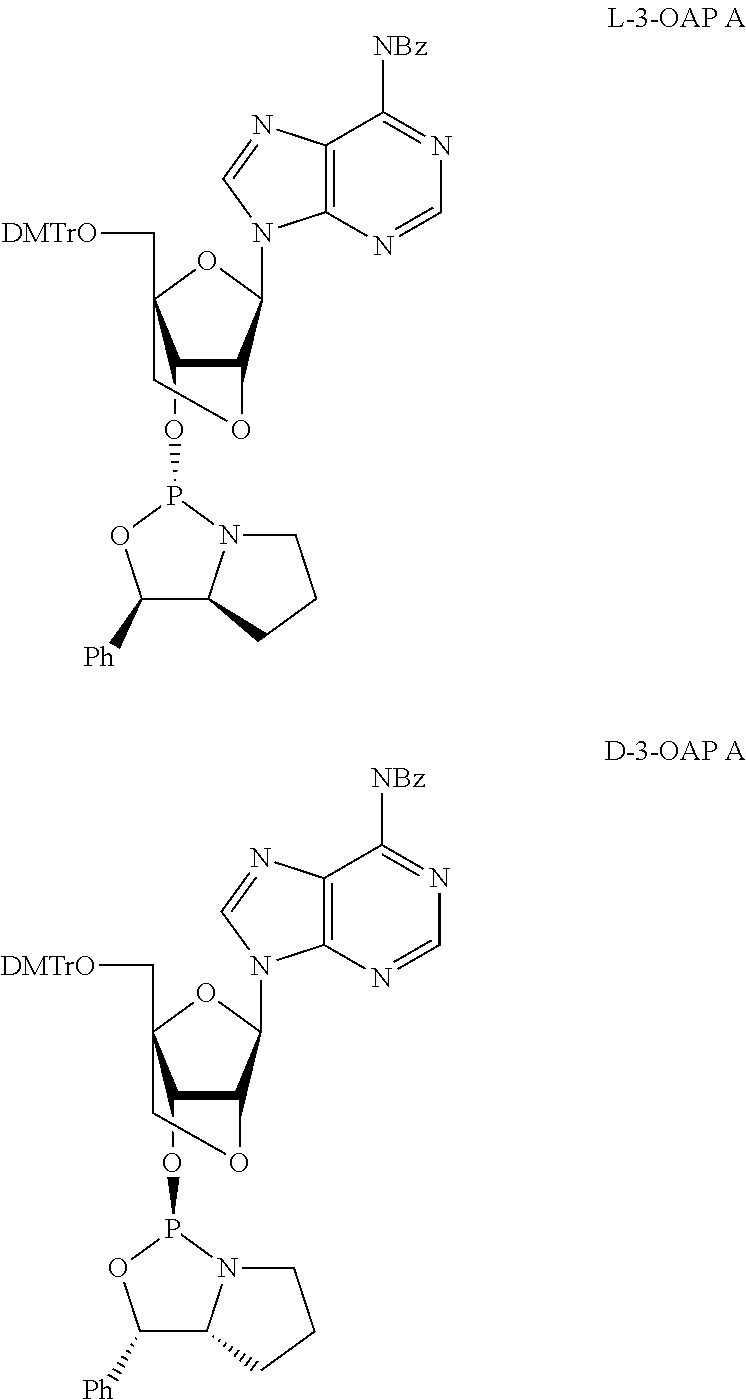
C12=C(N=CN=C1[NBz])N(C1OC3(C[DMTrO])C(OP4OC([Ph])C5N4CCC5)C1OC3)C=N2.C12=C(N=CN=C1[NBz])N(C1OC3(C[DMTrO])C(OP4OC([Ph])C5N4CCC5)C1OC3)C=N2
